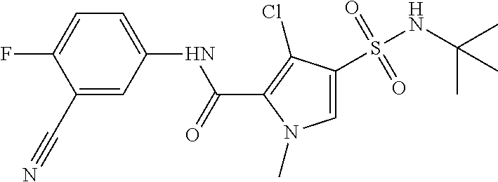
C1(C#N)=CC(NC(C2=C(Cl)C(S(NC(C)(C)C)(=O)=O)=CN2C)=O)=CC=C1F
